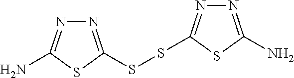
N1=C(SSC2=NN=C(N)S2)SC(N)=N1
